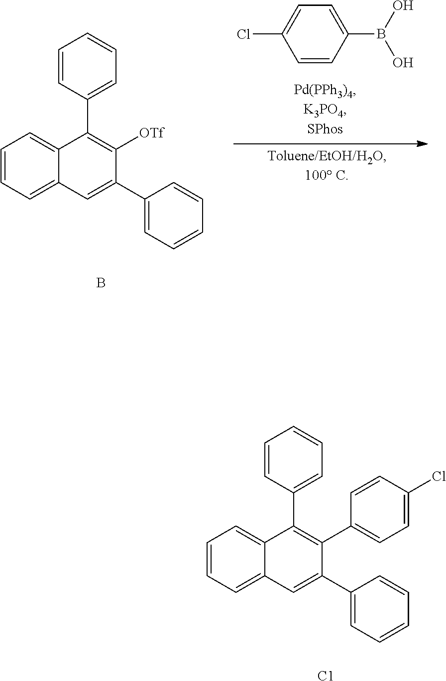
C1=CC=C2C(=C1)C(C1=CC=CC=C1)=C(C1=CC=C(Cl)C=C1)C(C1=CC=CC=C1)=C2.[C1].C1=CC=C2C(=C1)C(C1=CC=CC=C1)=C([OTf])C(C1=CC=CC=C1)=C2.B.C1=CC(B(O)O)=CC=C1Cl
